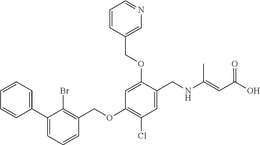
C1(C2=CC=CC=C2)=CC=CC(COC2=C(Cl)C=C(CNC(=CC(O)=O)C)C(OCC3=CN=CC=C3)=C2)=C1Br
